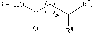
OC(CC([R7])[R8])=O
